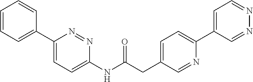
C1(NC(CC2=CC=C(C3=CC=NN=C3)N=C2)=O)=CC=C(C2=CC=CC=C2)N=N1
